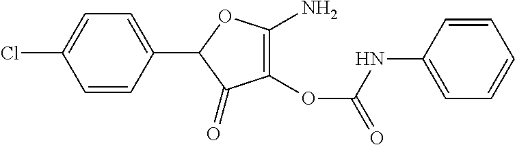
C1(=O)C(OC(=O)NC2=CC=CC=C2)=C(N)OC1C1=CC=C(Cl)C=C1
